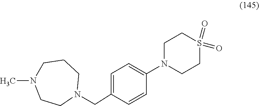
C1=C(CN2CCCN(C)CC2)C=CC(N2CCS(=O)(=O)CC2)=C1
